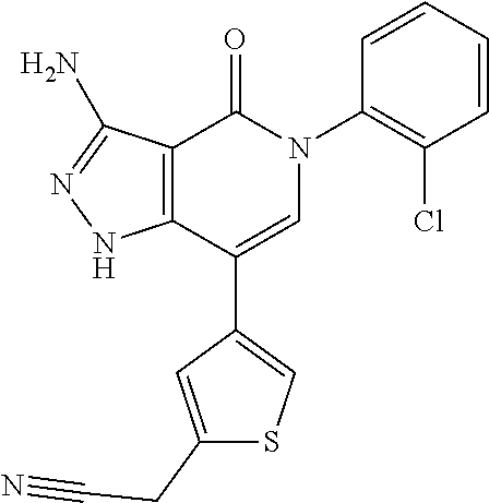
C12=C(C(C3=CSC(CC#N)=C3)=CN(C3=C(Cl)C=CC=C3)C1=O)NN=C2N
